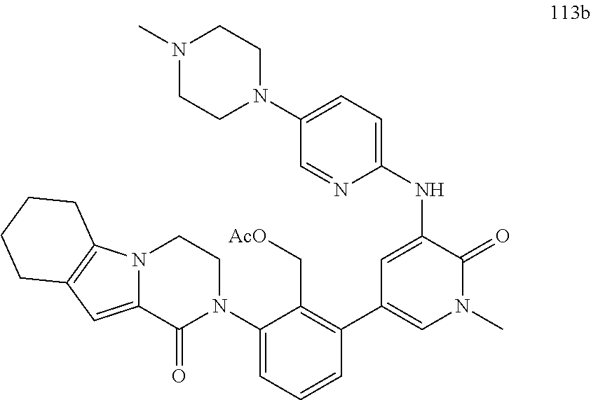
C1(N2CCN3C(=CC4=C3CCCC4)C2=O)=CC=CC(C2=CN(C)C(=O)C(NC3=CC=C(N4CCN(C)CC4)C=N3)=C2)=C1C[AcO]
